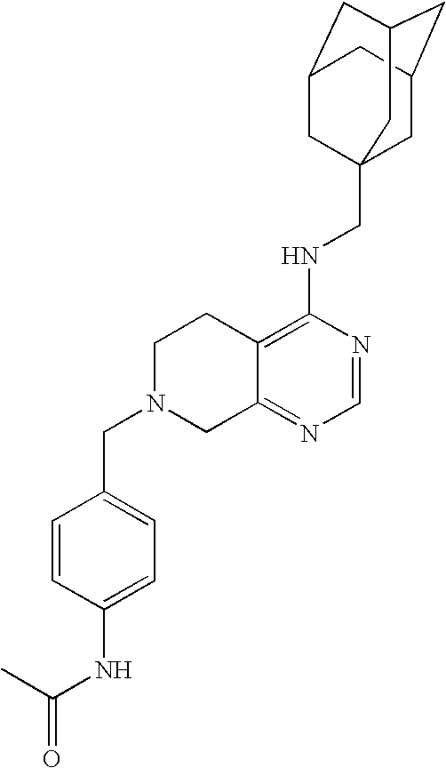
C12=C(NCC34CC5CC(CC(C3)C5)C4)N=CN=C1CN(CC1=CC=C(NC(=O)C)C=C1)CC2
